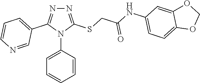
N1=C(SCC(NC2=CC=C3C(=C2)OCO3)=O)N(C2=CC=CC=C2)C(C2=CC=CN=C2)=N1
